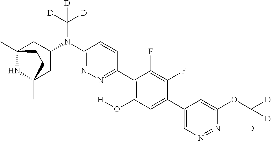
C12(C)NC(C)(CC(N(C3=NN=C(C4=C(O[H])C=C(C5=CN=NC(OC([D])([D])[D])=C5)C(F)=C4F)C=C3)C([D])([D])[D])C1)CC2
